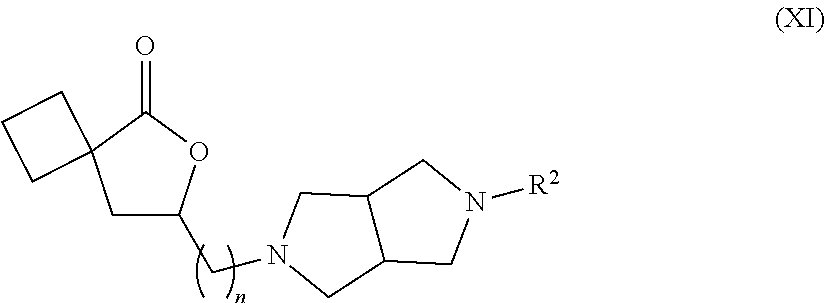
C1C(CN2CC3C(CN([R2])C3)C2)OC(=O)C12CCC2
